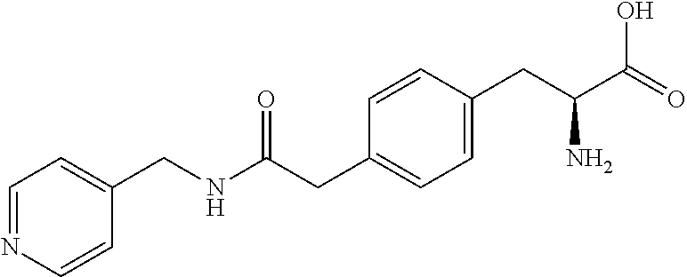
C1=CN=CC=C1CNC(CC1=CC=C(CC(C(=O)O)N)C=C1)=O
